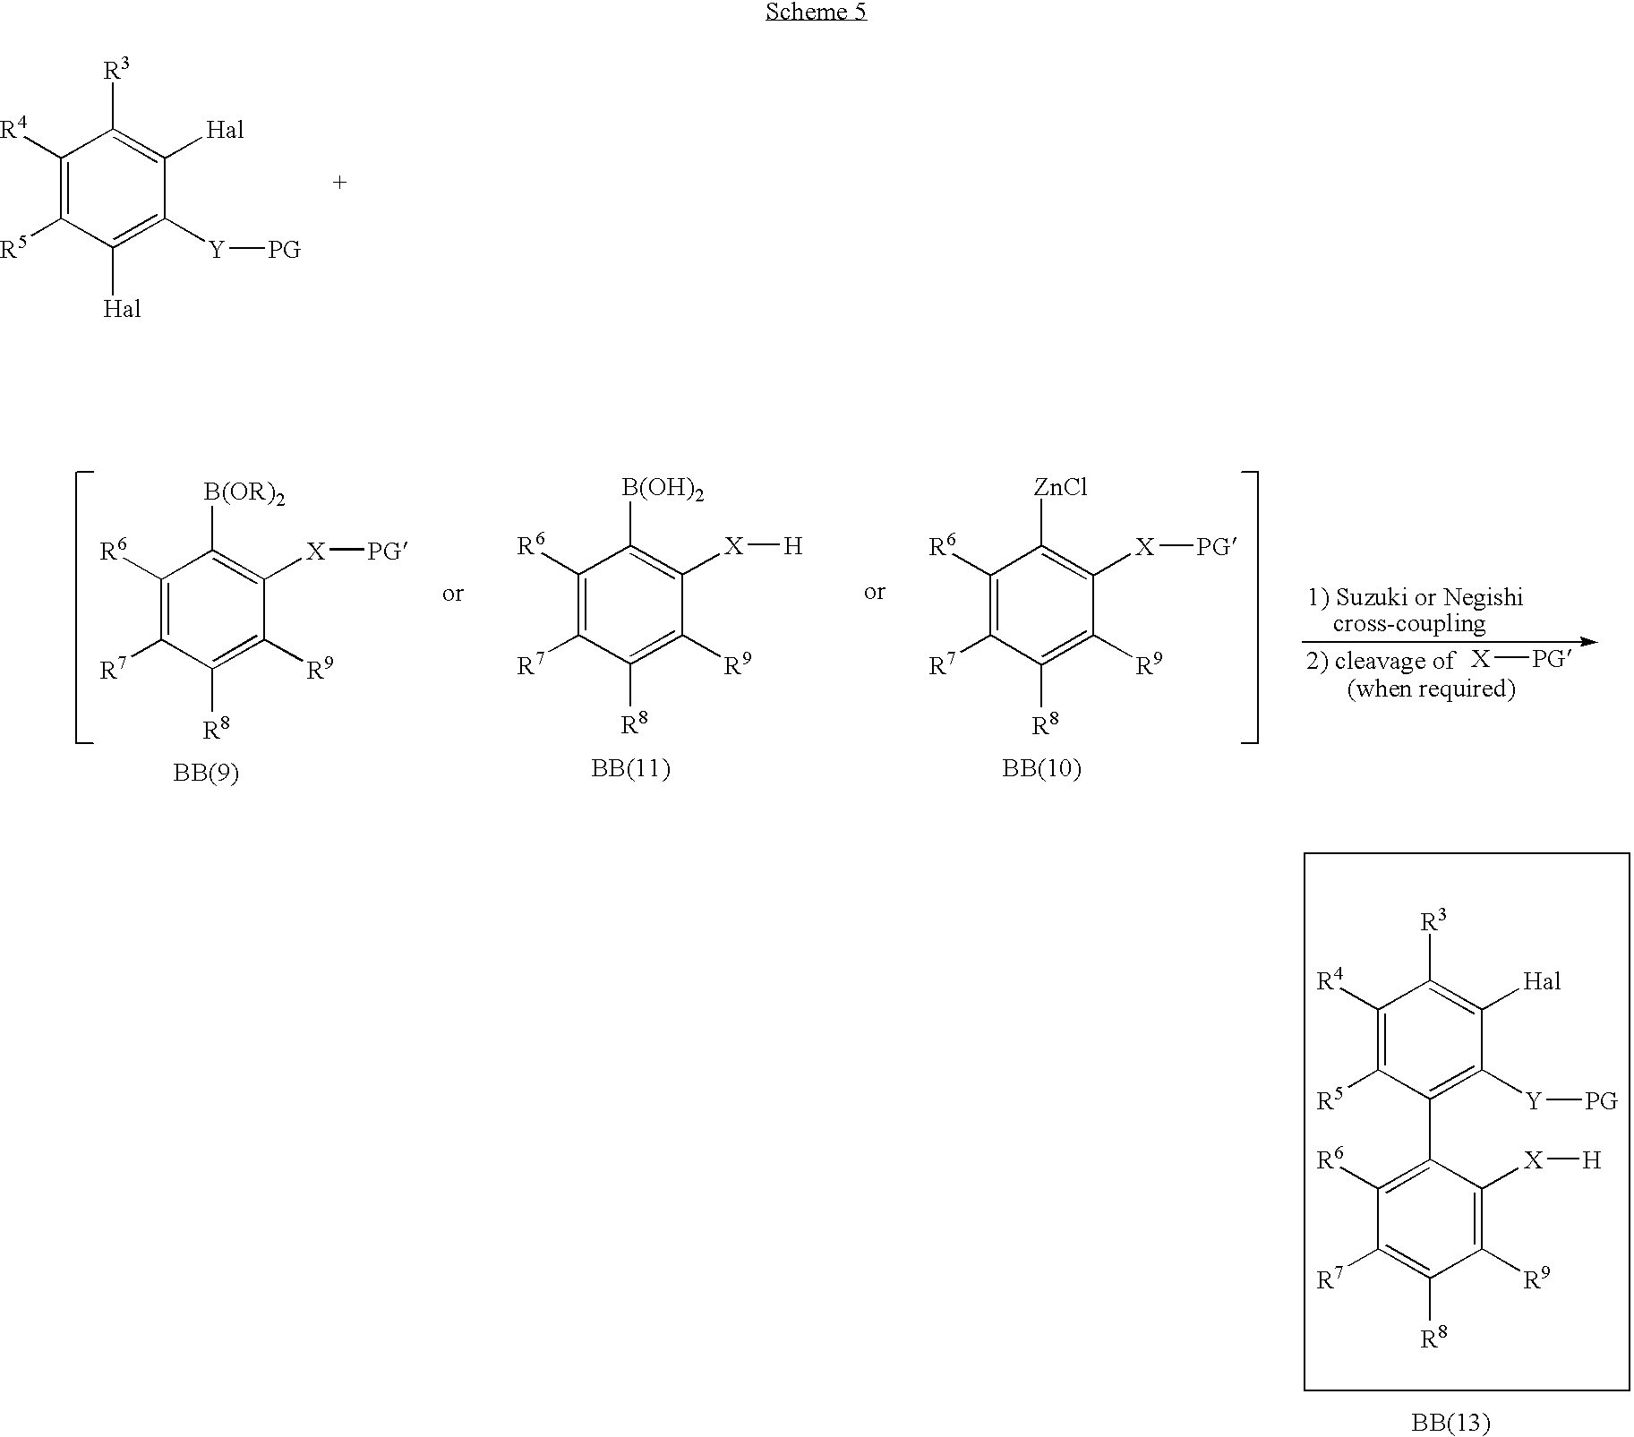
C1([R4])=C([R5])C([Hal])=C([Y][PG])C([Hal])=C1[R3].C1([R6])=C([R7])C([R8])=C([R9])C([X][PG])=C1[B(OR)2].C1([R6])=C([R7])C([R8])=C([R9])C([X][PG])=C1[ZnCl].C1([R6])=C([R7])C([R8])=C([R9])C([X][H])=C1[B(OH)2].[X][PG].C1([R4])=C([R5])C(C2=C([R6])C([R7])=C([R8])C([R9])=C2[X][H])=C([Y][PG])C([Hal])=C1[R3]
